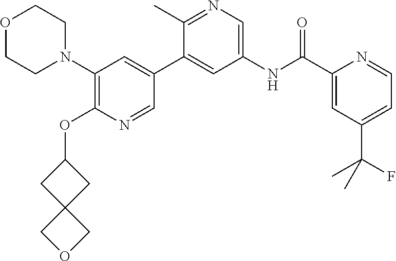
O1CCN(C2=C(OC3CC4(C3)COC4)N=CC(C3=CC(NC(C4=CC(C(C)(F)C)=CC=N4)=O)=CN=C3C)=C2)CC1
